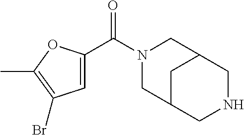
N1(C(C2=CC(Br)=C(C)O2)=O)CC2CNCC(C1)C2
